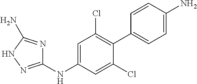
C1(NC2=CC(Cl)=C(C3=CC=C(N)C=C3)C(Cl)=C2)=NNC(N)=N1
